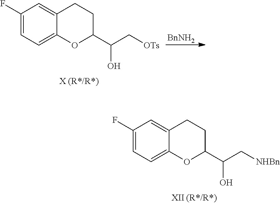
C1(F)=CC=C2C(=C1)CCC(C(C[NHBn])O)O2.C1(F)=CC=C2C(=C1)CCC(C(C[OTs])O)O2.[BnNH2]
